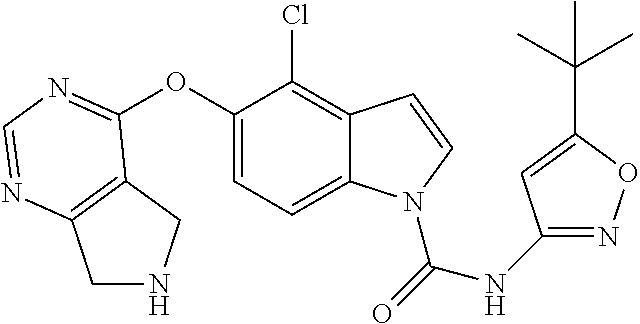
O(C1=CC=C2C(=C1Cl)C=CN2C(=O)NC1=NOC(C(C)(C)C)=C1)C1=NC=NC2=C1CNC2
